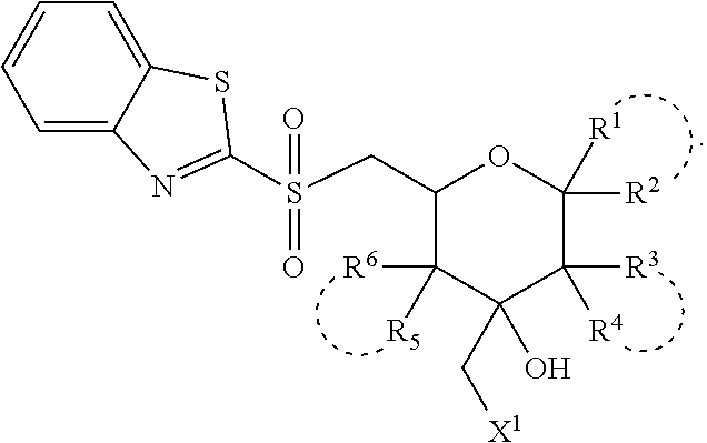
C1=C2C(=CC=C1)SC(S(CC1C([R5])([R6])C(C[X1])(O)C([R4])([R3])C([R2])([R1])O1)(=O)=O)=N2
